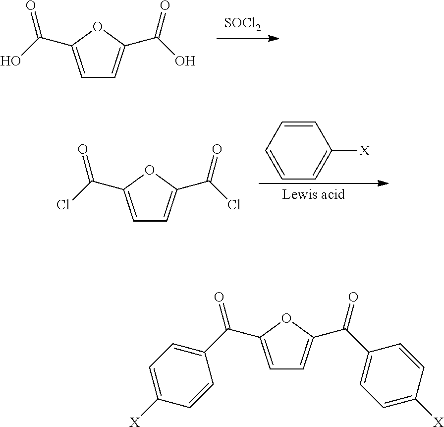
[SOCl2].C1=C(C(O)=O)OC(C(O)=O)=C1.C1=CC=C([X])C=C1.C1=C(C(Cl)=O)OC(C(Cl)=O)=C1.C1=C(C(C2=CC=C([X])C=C2)=O)OC(C(C2=CC=C([X])C=C2)=O)=C1
